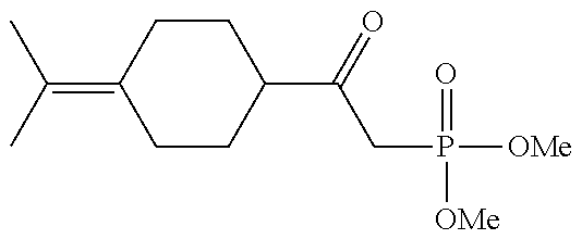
C1CC(C(CP(=O)([OMe])[OMe])=O)CCC1=C(C)C
